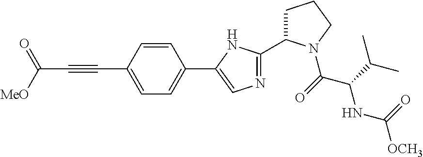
C(C1=CC=C(C2=CN=C(C3CCCN3C(C(C(C)C)NC(=O)[OCH3])=O)N2)C=C1)#CC(=O)[MeO]
